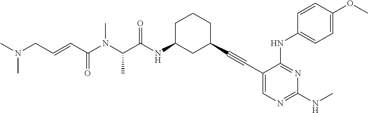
CN(CC=CC(N(C(C(NC1CC(C#CC2=CN=C(NC)N=C2NC2=CC=C(OC)C=C2)CCC1)=O)C)C)=O)C
